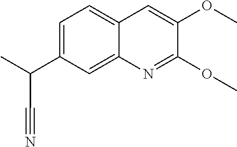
C1=C(C(C)C#N)C=C2C(=C1)C=C(OC)C(OC)=N2
